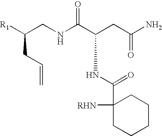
[R1]C(CNC(C(CC(N)=O)NC(=O)C1([RHN])CCCCC1)=O)CC=C
